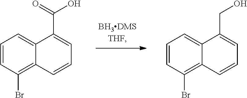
C1=CC(Br)=C2C(=C1)C(C(=O)O)=CC=C2.C1=CC(Br)=C2C(=C1)C(CO)=CC=C2
